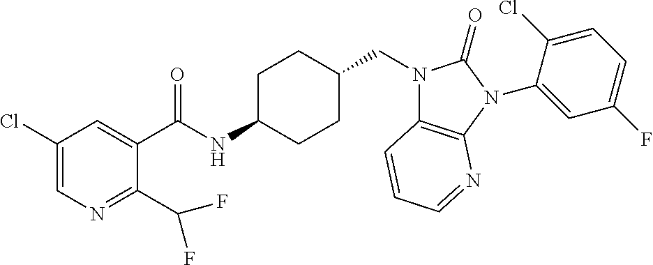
C1(Cl)=CN=C(C(F)F)C(C(NC2CCC(CN3C4=C(N(C5=CC(F)=CC=C5Cl)C3=O)N=CC=C4)CC2)=O)=C1
